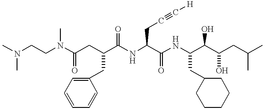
CN(CCN(C(CC(C(NC(C(NC(C(C(CC(C)C)O)O)CC1CCCCC1)=O)CC#C[H])=O)CC1=CC=CC=C1)=O)C)C
